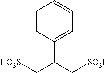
C1=CC(C(C[HO3S])C[SO3H])=CC=C1
